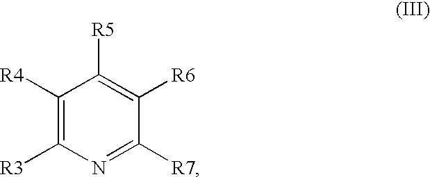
C1([R4])=C([R3])N=C([R7])C([R6])=C1[R5]
